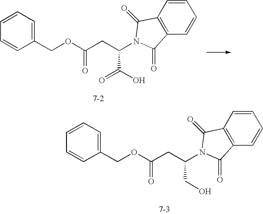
C1(COC(CC(CO)N2C(=O)C3=C(C=CC=C3)C2=O)=O)=CC=CC=C1.C1(COC(CC(C(O)=O)N2C(=O)C3=C(C=CC=C3)C2=O)=O)=CC=CC=C1
